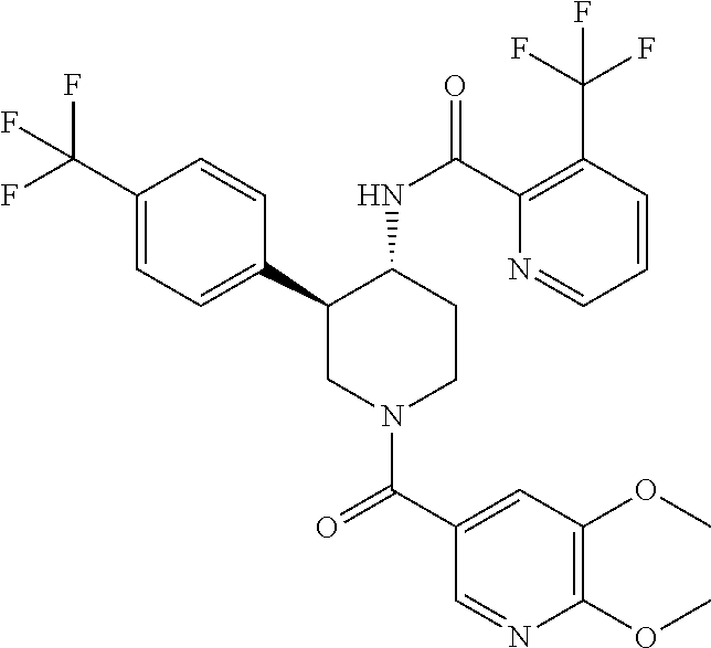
C1(C(F)(F)F)=CC=C(C2CN(C(C3=CC(OC)=C(OC)N=C3)=O)CCC2NC(=O)C2=C(C(F)(F)F)C=CC=N2)C=C1
